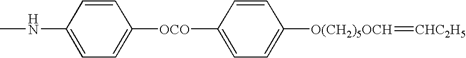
CNC1=CC=C([OCO]C2=CC=C([O(CH2)5OCH]=[CHC2H5])C=C2)C=C1
